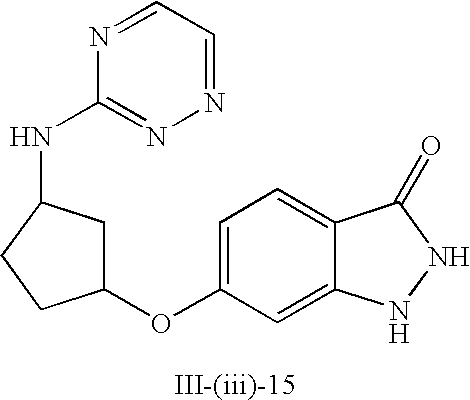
C1=C(OC2CC(NC3=NN=CC=N3)CC2)C=C2C(=C1)C(=O)NN2
